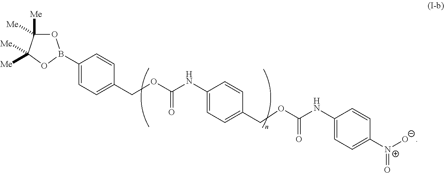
O1C([Me])([Me])C([Me])([Me])OB1C1=CC=C(COC(NC2=CC=C(COC(NC3=CC=C([N+]([O-])=O)C=C3)=O)C=C2)=O)C=C1
